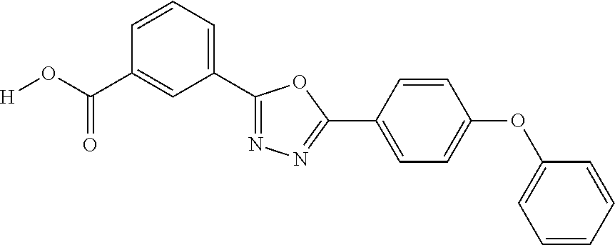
[H]OC(C1=CC(C2=NN=C(C3=CC=C(OC4=CC=CC=C4)C=C3)O2)=CC=C1)=O
